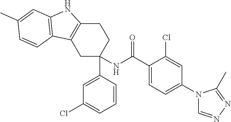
C1C(C2=CC(Cl)=CC=C2)(NC(C2=CC=C(N3C=NN=C3C)C=C2Cl)=O)CCC2=C1C1=C(N2)C=C(C)C=C1
